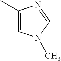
C1(C)=CN(C)C=N1
